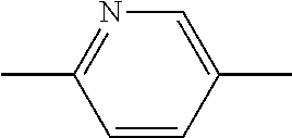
CC1=CN=C(C)C=C1
